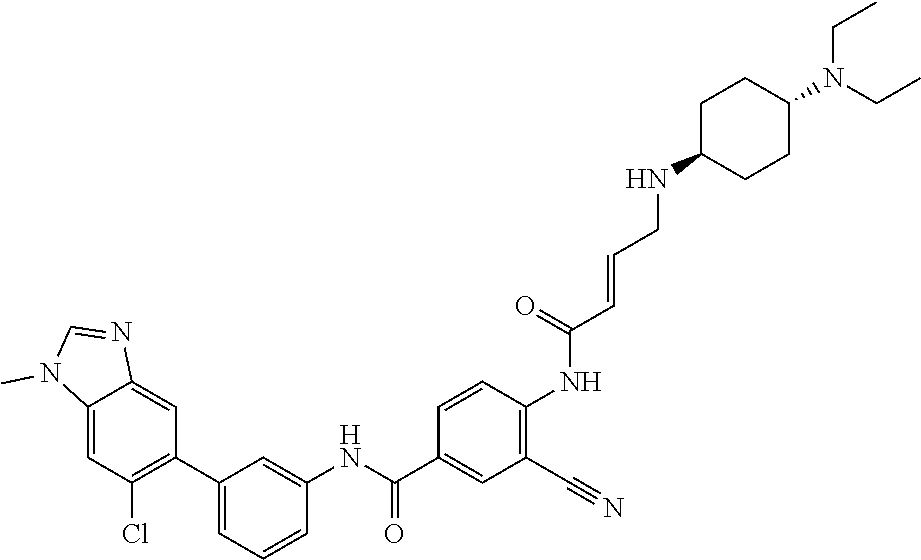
C12=CC(Cl)=C(C3=CC=CC(NC(C4=CC(C#N)=C(NC(C=CCNC5CCC(N(CC)CC)CC5)=O)C=C4)=O)=C3)C=C1N=CN2C
